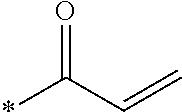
*C(C=C)=O
